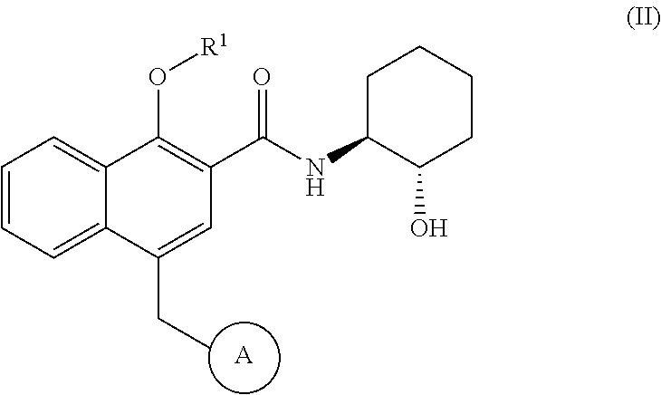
[A].C1=CC=C2C(=C1)C(O[R1])=C(C(NC1C(O)CCCC1)=O)C=C2CC
